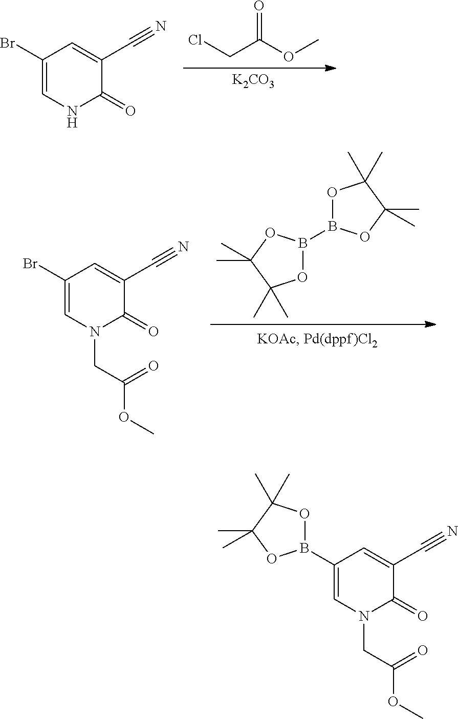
[K2CO3].ClCC(OC)=O.C1(Br)=CNC(=O)C(C#N)=C1.O1B(B2OC(C)(C)C(C)(C)O2)OC(C)(C)C1(C)C.C1(Br)=CN(CC(OC)=O)C(=O)C(C#N)=C1.C1(B2OC(C)(C)C(C)(C)O2)=CN(CC(OC)=O)C(=O)C(C#N)=C1
